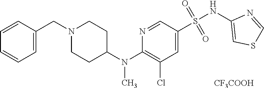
N1=CC(S(NC2=CSC=N2)(=O)=O)=CC(Cl)=C1N(C1CCN(CC2=CC=CC=C2)CC1)C.[CF3COOH]
